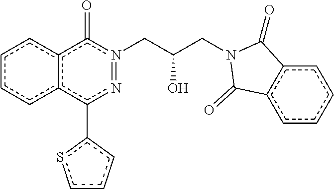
c1cccc2c(=O)n(CC(CN3C(=O)c4ccccc4C3=O)O)=nc(-c3sccc3)c12
